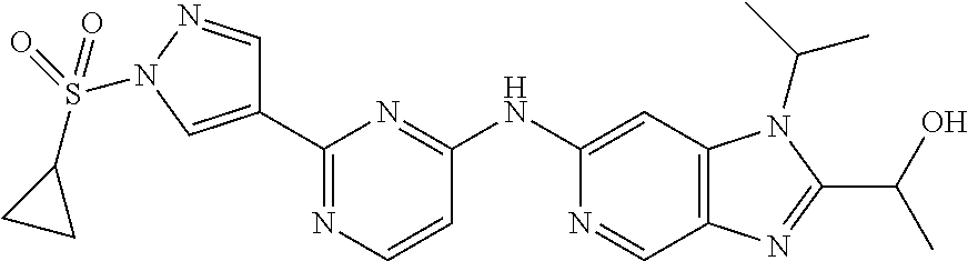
C1(NC2=NC(C3=CN(S(=O)(C4CC4)=O)N=C3)=NC=C2)=CC2=C(C=N1)N=C(C(O)C)N2C(C)C
